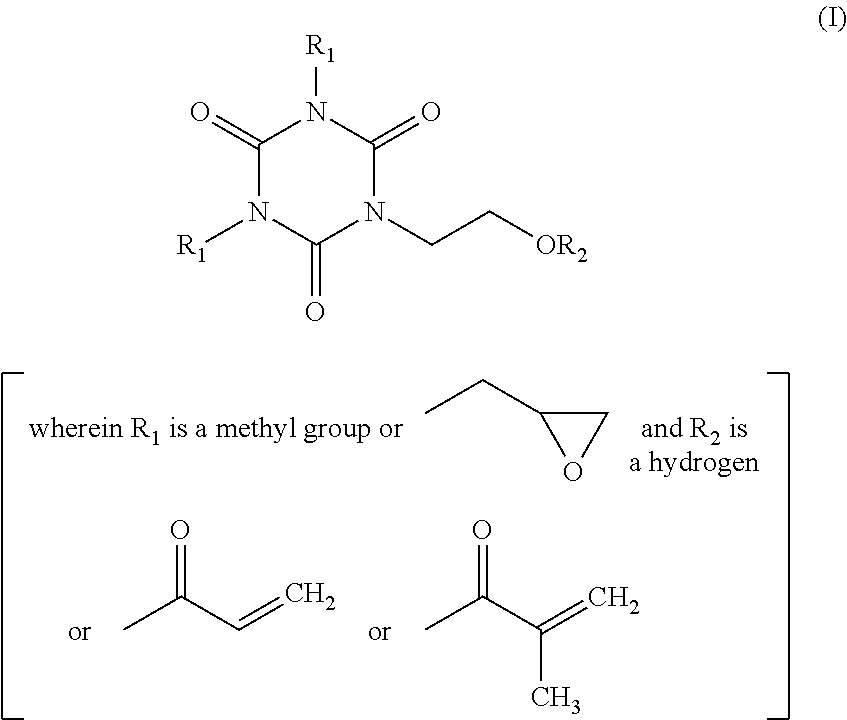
CCC1OC1.O=C(C)C=C.O=C(C)C(=C)C.C1(=O)N([R1])C(=O)N(CC[OR2])C(=O)N1[R1]
